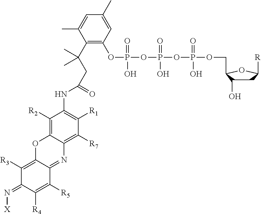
O(P(=O)(O)OP(=O)(O)OP(O)(=O)OCC1C(O)CC([R])O1)C1=C(C(CC(NC2=C([R1])C([R7])=C3C(=C2[R2])OC2=C([R3])C(=N[X])C([R4])=C([R5])C2=N3)=O)(C)C)C(C)=CC(C)=C1
